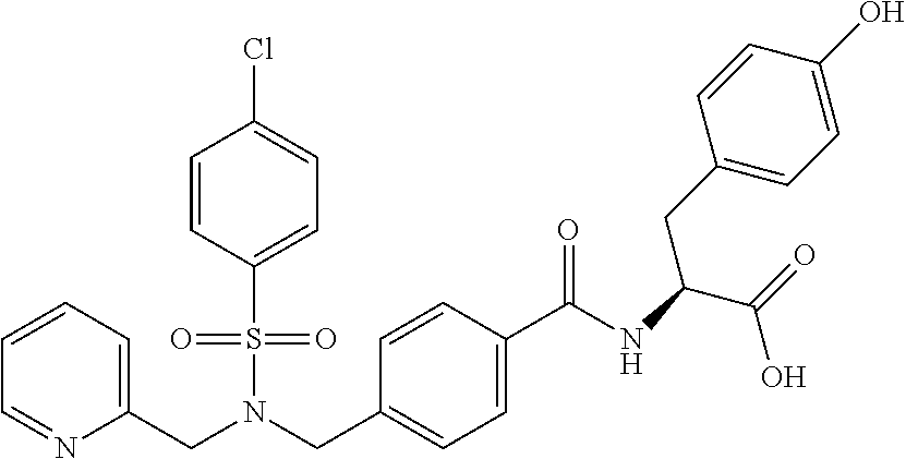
C(N(CC1=CC=C(C(NC(C(=O)O)CC2=CC=C(O)C=C2)=O)C=C1)S(=O)(=O)C1=CC=C(Cl)C=C1)C1=CC=CC=N1
